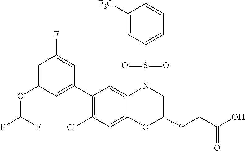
C1(C2=CC(OC(F)F)=CC(F)=C2)=C(Cl)C=C2C(=C1)N(S(C1=CC=CC([F3C])=C1)(=O)=O)CC(CCC(O)=O)O2
